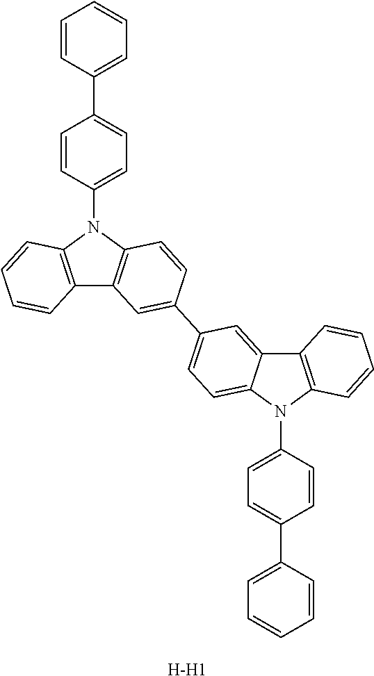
C1=CC(C2=CC=CC=C2)=CC=C1N1C2=C(C3=C1C=CC(C1=CC=C4N(C5=CC=C(C6=CC=CC=C6)C=C5)C5=C(C4=C1)C=CC=C5)=C3)C=CC=C2.[H-H1]
